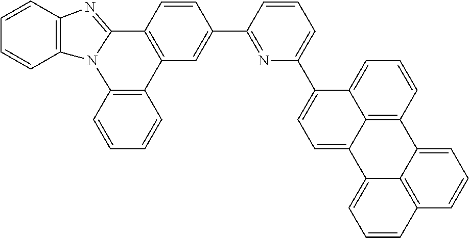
C1=CC2=C(C=C1)N1C(=NC3=C1C=CC=C3)C1=C2C=C(C2=NC(C3=CC=C4C5=C(C=CC=C35)C3=CC=CC5=C3C4=CC=C5)=CC=C2)C=C1
